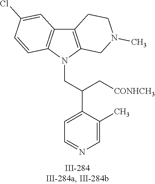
N1(CC(C2=CC=NC=C2C)C[CONHCH3])C2=C(C3=C1C=CC(Cl)=C3)CCN(C)C2
